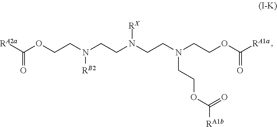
C(OCCN([RB2])CCN(CCN(CCOC([RA1a])=O)CCOC(=O)[RA1b])[RX])([RA2a])=O
